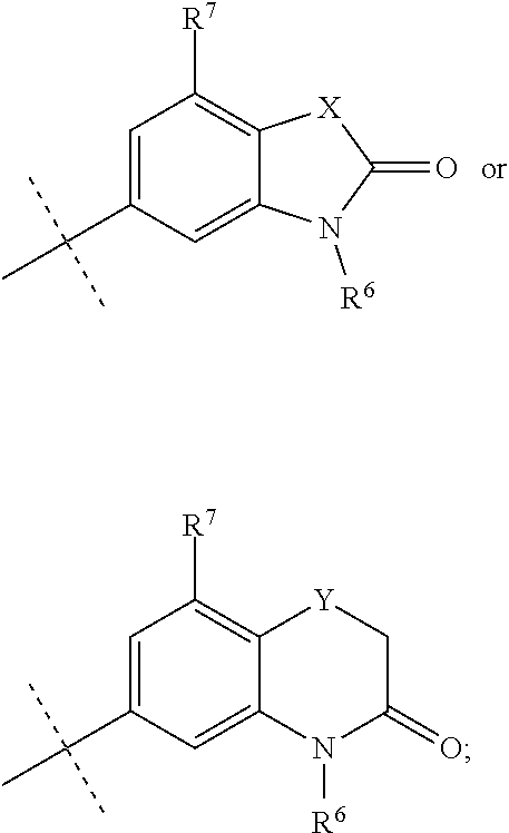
C1=C(C(C)(C)C)C=C2C(=C1[R7])[X]C(=O)N2[R6].C1=C(C(C)(C)C)C=C2C(=C1[R7])[Y]CC(=O)N2[R6]
